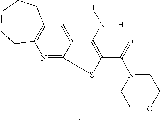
N1=C2C(=CC3=C1CCCCC3)C(N([H])[H])=C(C(=O)N1CCOCC1)S2
